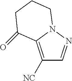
C1([NC])=C2N(N=C1)CCCC2=O
